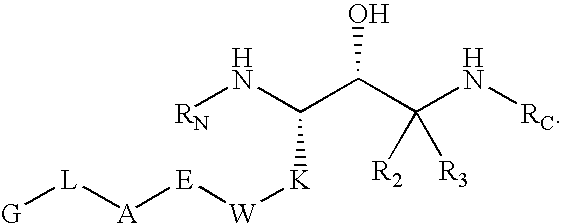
N(C([K][W][E][A][L][G])C(C(N[RC])([R2])[R3])O)[RN]
